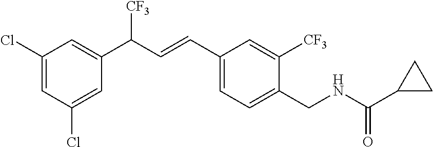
C1(Cl)=CC(Cl)=CC(C([CF3])C=CC2=CC=C(CNC(C3CC3)=O)C([CF3])=C2)=C1
